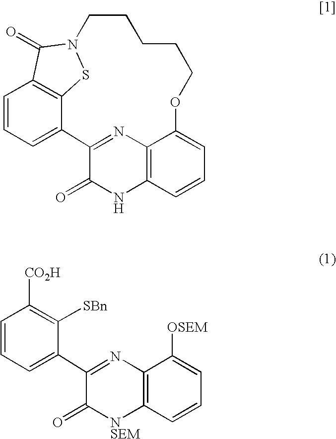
C12=NC3=C(NC1=O)C=CC=C3OCCCCCN1SC3=C(C=CC=C23)C1=O.C1(C2=CC=CC([CO2H])=C2[SBn])=NC2=C([NSEM]C1=O)C=CC=C2[OSEM]
